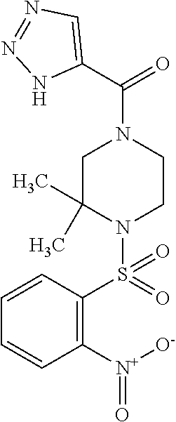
C1([N+]([O-])=O)=C(S(=O)(=O)N2CCN(C(=O)C3=CN=NN3)CC2(C)C)C=CC=C1
